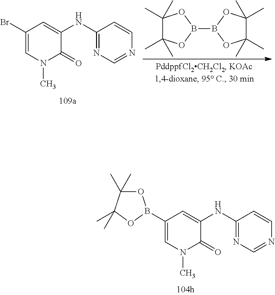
C1(Br)=CN(C)C(=O)C(NC2=NC=NC=C2)=C1.C1(C)(C)C(C)(C)OB(B2OC(C)(C)C(C)(C)O2)O1.C1(B2OC(C)(C)C(C)(C)O2)=CN(C)C(=O)C(NC2=NC=NC=C2)=C1
